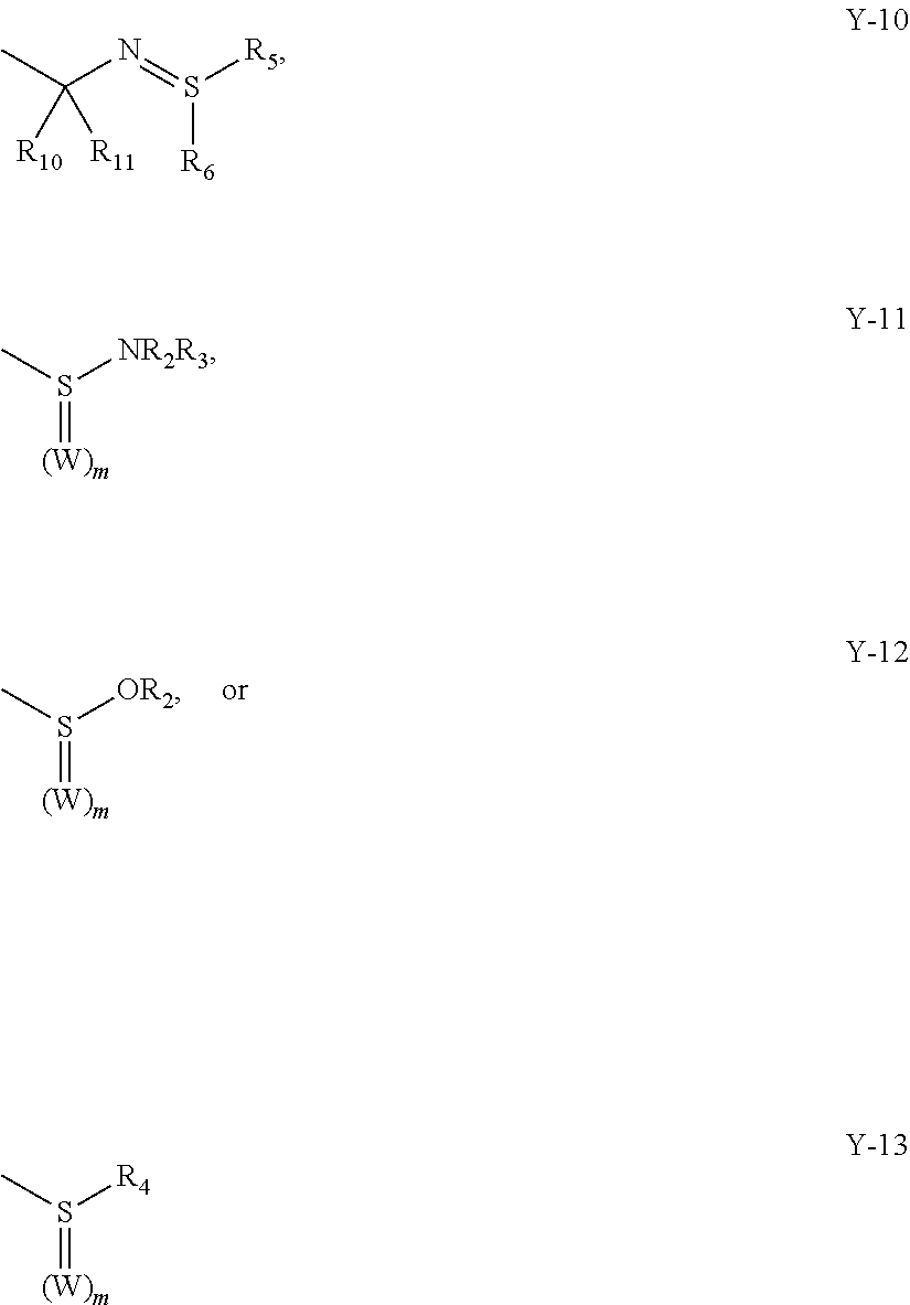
CS([OR2])=[(W)m].CC(N=S([R5])[R6])([R11])[R10].CS([NR2R3])=[(W)m].CS([R4])=[(W)m]
